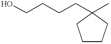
C1CCC(CCCCO)(C)C1
